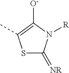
S1C(=[NR])N([R])C([O-])=C1C
